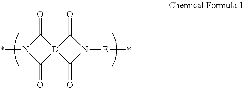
*N1C(=O)[D]2(C1=O)C(=O)N([E]*)C2=O
